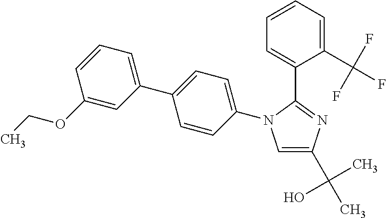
C1=C(C(C)(O)C)N=C(C2=CC=CC=C2C(F)(F)F)N1C1=CC=C(C2=CC=CC(OCC)=C2)C=C1
